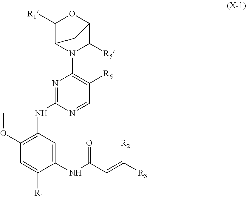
C1(NC(C=C([R3])[R2])=O)=CC(NC2=NC(N3C4C([R1])OC(C3[R5])C4)=C([R6])C=N2)=C(OC)C=C1[R1]
